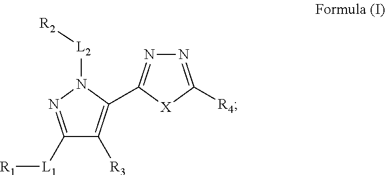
[L2]([R2])N1C(C2=NN=C([R4])[X]2)=C([R3])C([L1][R1])=N1
